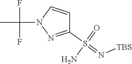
N1(C(C)(F)F)N=C(S(N)(=O)=N[TBS])C=C1
